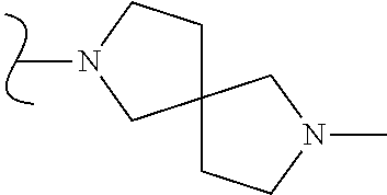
CN1CC2(CC1)CCN(C)C2
